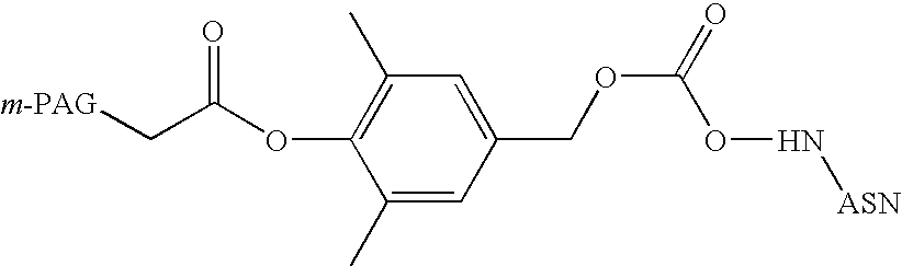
[m-PAG]CC(OC1=C(C)C=C(COC(=O)ON[ASN])C=C1C)=O
